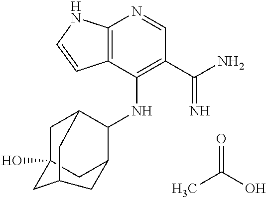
C12=C(C(NC3C4CC5(O)CC3CC(C5)C4)=C(C(N)=N)C=N1)C=CN2.CC(O)=O
